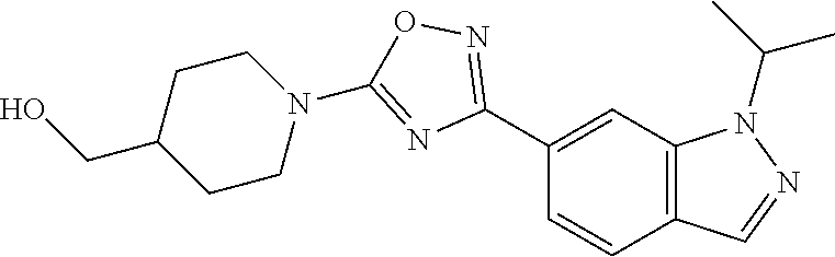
C1(C2=NOC(N3CCC(CO)CC3)=N2)=CC2=C(C=C1)C=NN2C(C)C
